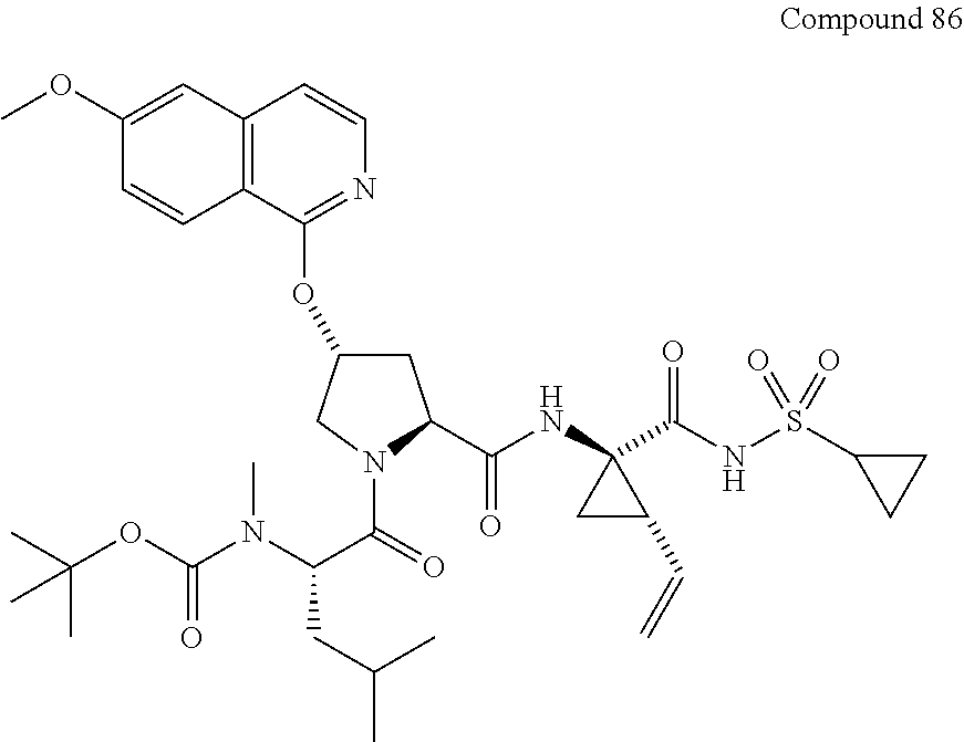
C12=C(C(OC3CC(C(NC4(C(NS(C5CC5)(=O)=O)=O)CC4C=C)=O)N(C(=O)C(N(C(OC(C)(C)C)=O)C)CC(C)C)C3)=NC=C1)C=CC(OC)=C2
